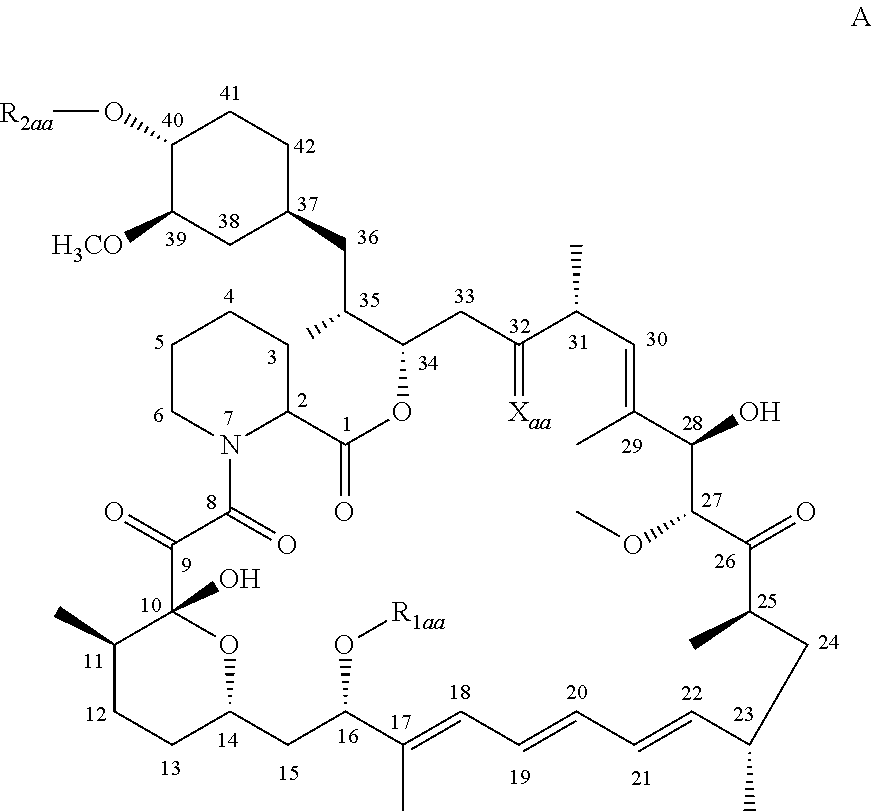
C1(O[R2aa])C([H3CO])CC(CC(C2CC(=[Xaa])C(C)C=C(C)C(O)C(OC)C(=O)C(C)CC(C)C=CC=CC=C(C)C(O[R1aa])CC3CCC(C)C(O)(C(=O)C(=O)N4C(C(=O)O2)CCCC4)O3)C)CC1
